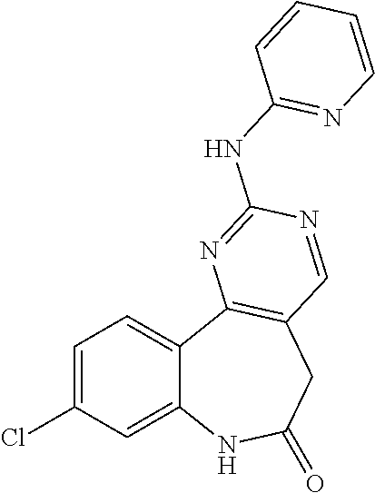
C1=C(Cl)C=C2C(=C1)C1=C(CC(=O)N2)C=NC(NC2=NC=CC=C2)=N1
